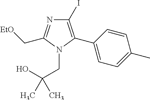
C1(I)=C(C2=CC=C(C)C=C2)N(CC(O)(C)C)C(C[EtO])=N1
